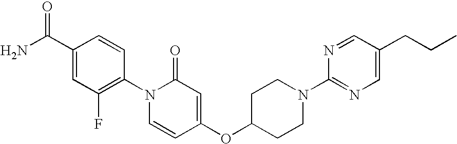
C1(C(=O)N)=CC(F)=C(N2C=CC(OC3CCN(C4=NC=C(CCC)C=N4)CC3)=CC2=O)C=C1
